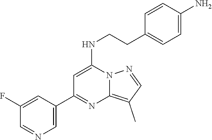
C1=C(C2=NC3=C(C)C=NN3C(NCCC3=CC=C(N)C=C3)=C2)C=C(F)C=N1
